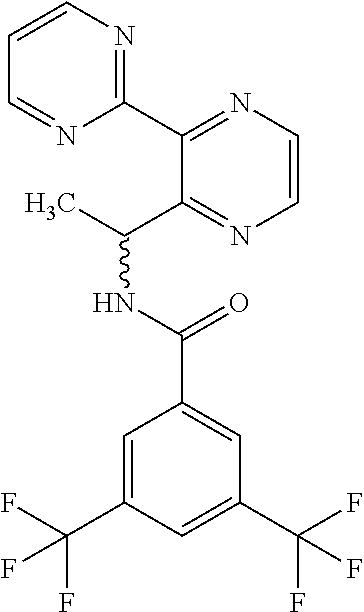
C1=C(C(F)(F)F)C=C(C(F)(F)F)C=C1C(NC(C)C1=NC=CN=C1C1=NC=CC=N1)=O
